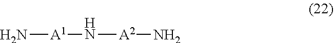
N[A1]N[A2]N
